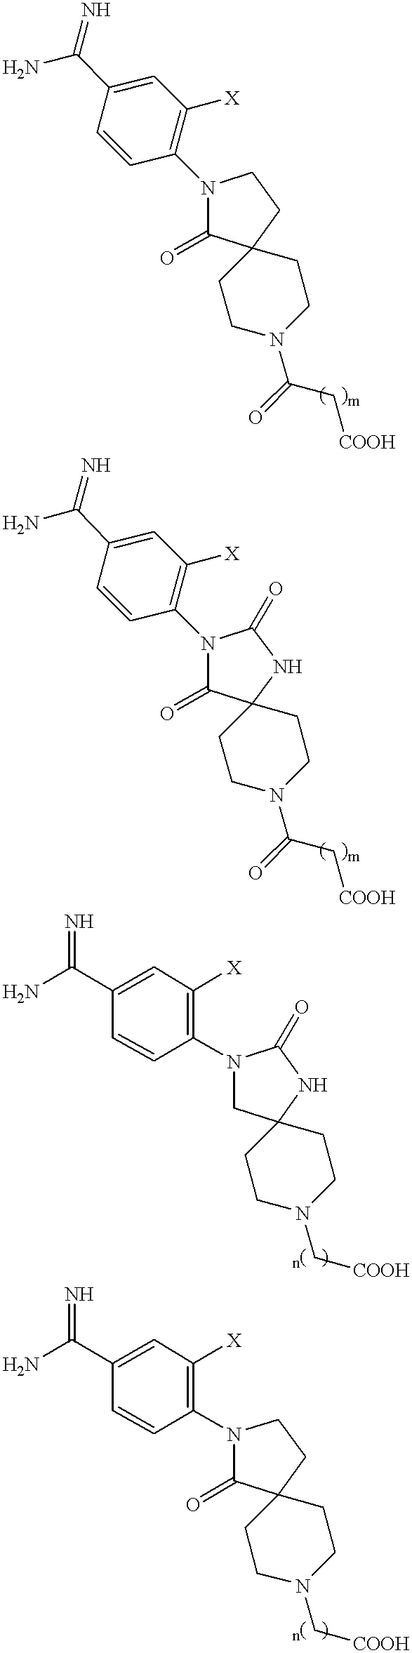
C1(C(N)=N)=CC([X])=C(N2C(=O)C3(CC2)CCN(C(=O)C[COOH])CC3)C=C1.C1(C(N)=N)=CC([X])=C(N2C(=O)C3(NC2=O)CCN(C(=O)C[COOH])CC3)C=C1.N1(C2=C([X])C=C(C(N)=N)C=C2)CC2(NC1=O)CCN(C[COOH])CC2.N1(C2=C([X])C=C(C(N)=N)C=C2)C(=O)C2(CC1)CCN(C[COOH])CC2
